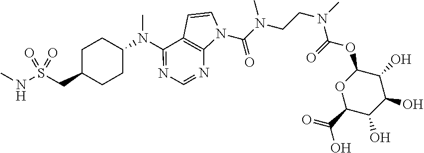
N1=C(N(C)C2CCC(CS(NC)(=O)=O)CC2)C2=C(N=C1)N(C(N(CCN(C)C(=O)OC1OC(C(=O)O)C(O)C(O)C1O)C)=O)C=C2
